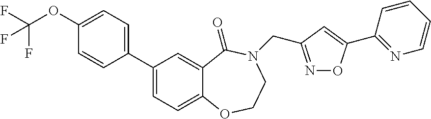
C1(C2=CC=C3C(=C2)C(=O)N(CC2=NOC(C4=NC=CC=C4)=C2)CCO3)=CC=C(OC(F)(F)F)C=C1
